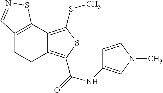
C12=C(C3=C(SC)SC(C(=O)NC4=CN(C)C=C4)=C3CC1)SN=C2
